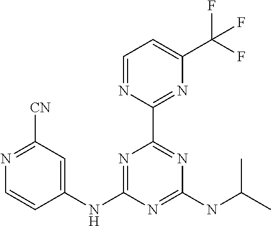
N1=C([CN])C=C(NC2=NC(C3=NC(C(F)(F)F)=CC=N3)=NC(NC(C)C)=N2)C=C1
